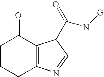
C1CCC2=C(C1=O)C(C(=O)N[G])C=N2
